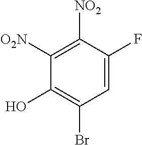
C1(O)=C(Br)C=C(F)C([NO2])=C1[O2N]
